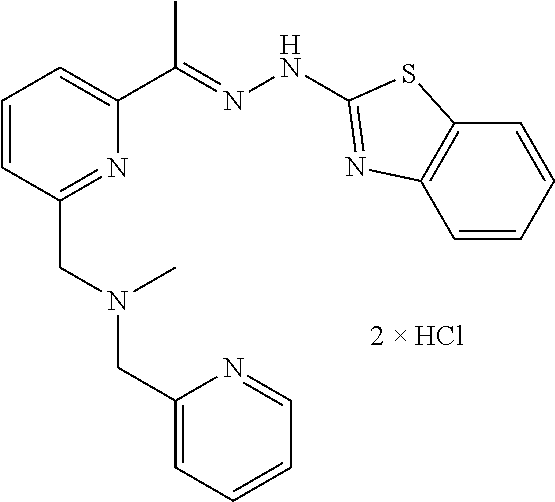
C1(CN(C)CC2=CC=CC=N2)=NC(C(=NNC2=NC3=C(C=CC=C3)S2)C)=CC=C1
